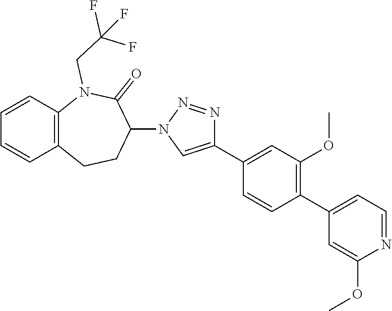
C1=CC=CC2=C1N(CC(F)(F)F)C(=O)C(N1N=NC(C3=CC(OC)=C(C4=CC=NC(OC)=C4)C=C3)=C1)CC2
